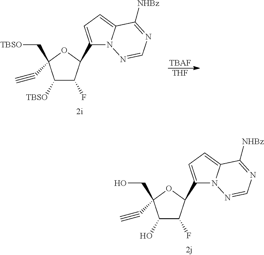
C1([TBSO])C(F)C(C2=CC=C3N2N=CN=C3[NHBz])OC1(C#C)C[TBSO].[TBAF].[THF].C1(O)C(F)C(C2=CC=C3N2N=CN=C3[NHBz])OC1(C#C)CO
